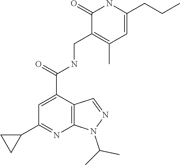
C1(=O)NC(CCC)=CC(C)=C1CNC(C1=CC(C2CC2)=NC2=C1C=NN2C(C)C)=O
